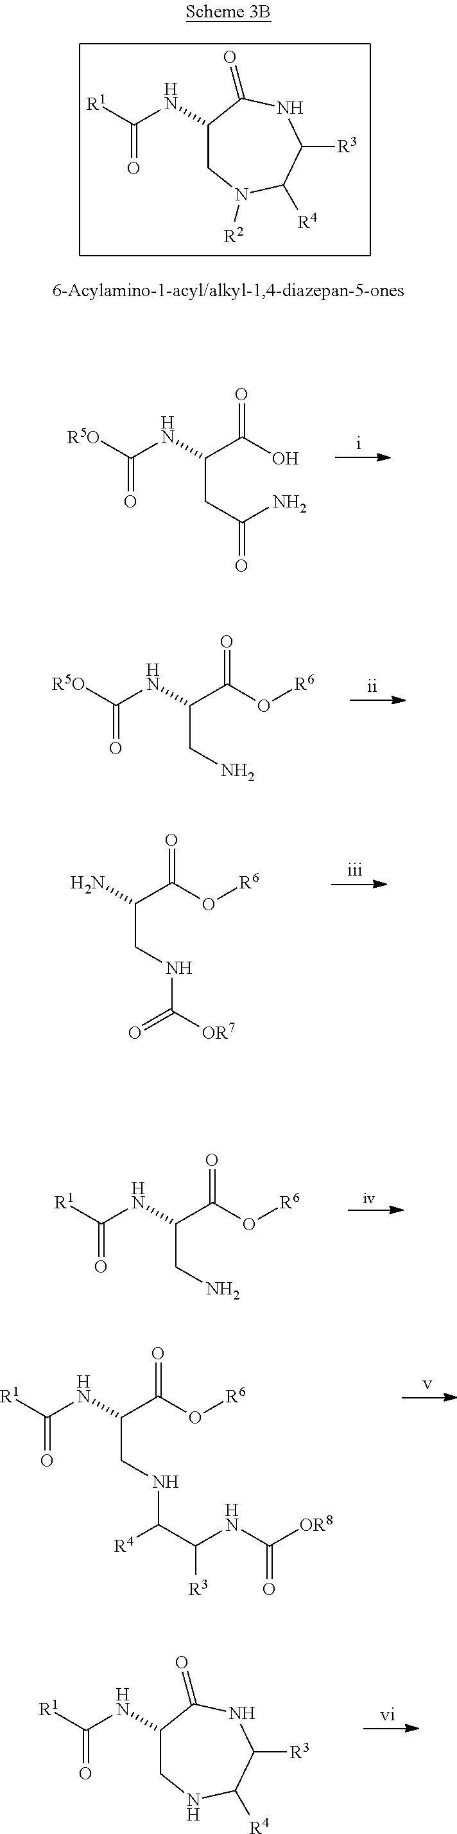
[R5O]C(NC(C(O)=O)CC(=O)N)=O.[R5O]C(NC(C(O[R6])=O)CN)=O.NC(C(O[R6])=O)CNC([OR7])=O.[R1]C(NC(C(O[R6])=O)CN)=O.C1(NC([R1])=O)CN([R2])C([R4])C([R3])NC1=O.N(C(C(O[R6])=O)CNC(C(NC([OR8])=O)[R3])[R4])C([R1])=O.C1(NC([R1])=O)CNC([R4])C([R3])NC1=O
